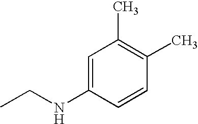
C1=C(NCC)C=CC(C)=C1C
